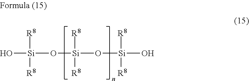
O[Si]([R8])([R8])O[Si]([R8])([R8])O[Si]([R8])([R8])O
